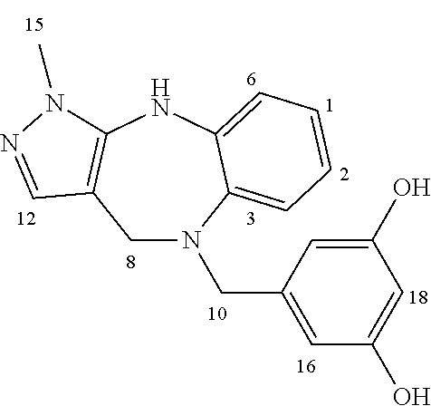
C1C2=C(NC3=CC=CC=C3N1CC1=CC(O)=CC(O)=C1)N(C)N=C2
